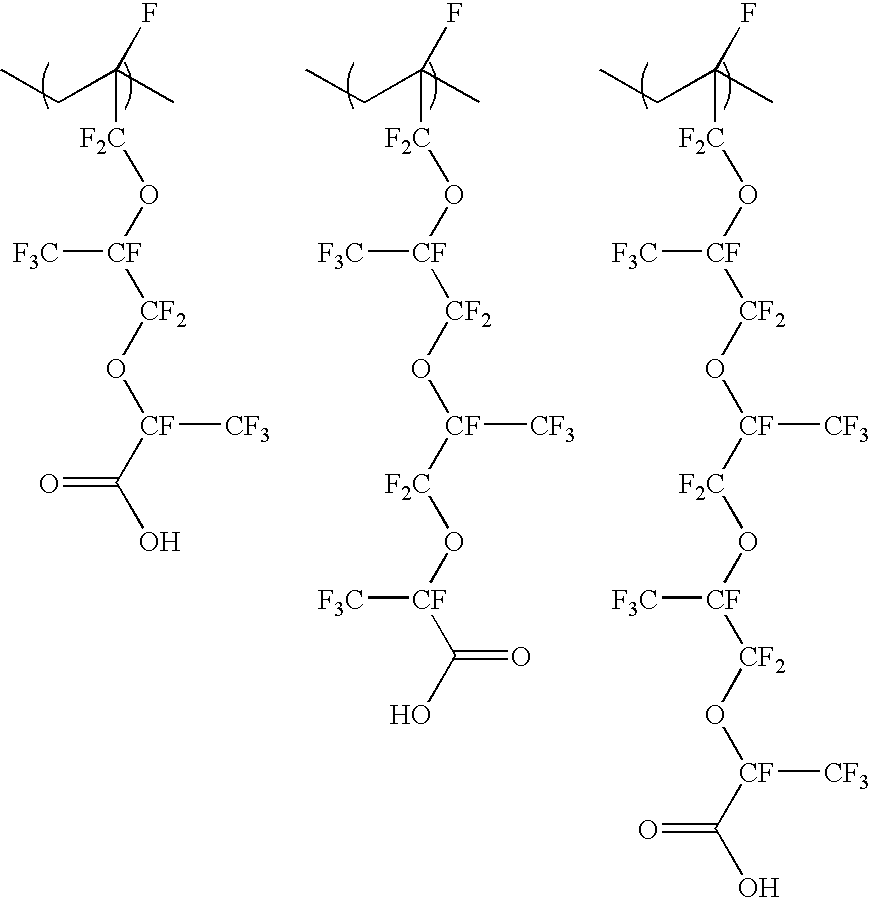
C([F2C]O[CF]([F3C])[CF2]O[CF](C(=O)O)[CF3])(CC)(C)F.C([F2C]O[CF]([F3C])[CF2]O[CF]([F2C]O[CF](C(=O)O)[F3C])[CF3])(CC)(C)F.C([F2C]O[CF]([F3C])[CF2]O[CF]([F2C]O[CF]([CF2]O[CF](C(=O)O)[CF3])[F3C])[CF3])(CC)(C)F
